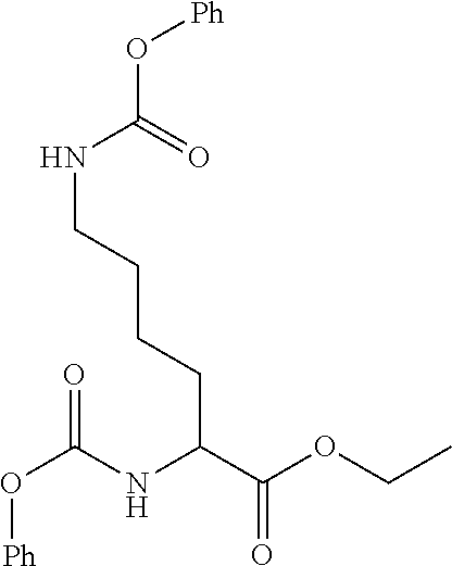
O(C(NC(C(=O)OCC)CCCCNC(O[Ph])=O)=O)[Ph]
